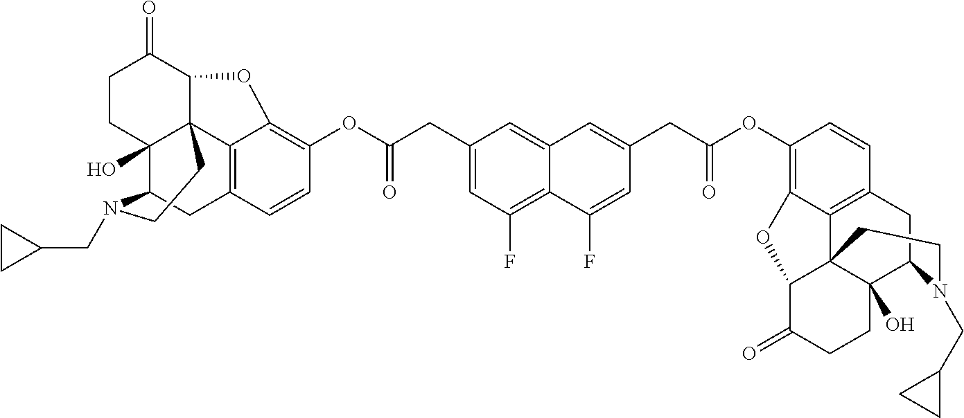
C1CC2(O)C34C(C1=O)OC1=C(OC(CC5=CC(F)=C6C(=C5)C=C(CC(OC5=C7C8=C(C=C5)CC5C9(O)C8(C(C(=O)CC9)O7)CCN5CC5CC5)=O)C=C6F)=O)C=CC(=C31)CC2N(CC1CC1)CC4
